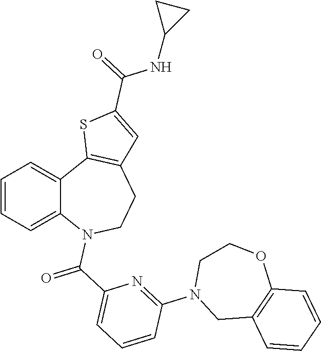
C1=CC=C2C(=C1)C1=C(CCN2C(C2=CC=CC(N3CC4=C(OCC3)C=CC=C4)=N2)=O)C=C(C(=O)NC2CC2)S1
